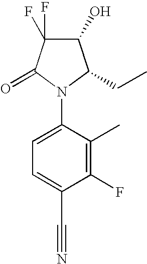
C1(O)C(F)(F)C(=O)N(C2=CC=C(C#N)C(F)=C2C)C1CC
